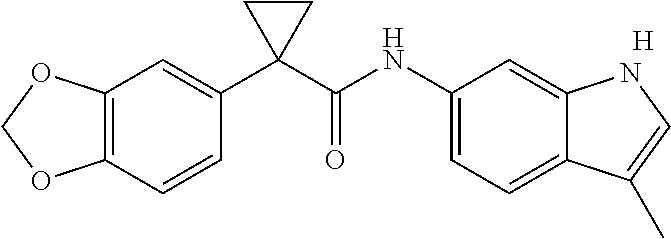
C1(C2(C(NC3=CC=C4C(=C3)NC=C4C)=O)CC2)=CC2=C(C=C1)OCO2.[H]
